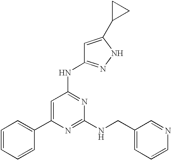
C1=CC=CC(C2=CC(NC3=NNC(C4CC4)=C3)=NC(NCC3=CC=CN=C3)=N2)=C1
